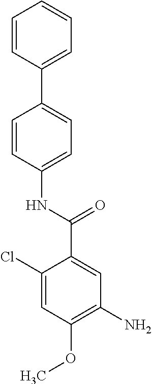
C1=CC(C2=CC=C(NC(C3=CC(N)=C(OC)C=C3Cl)=O)C=C2)=CC=C1
